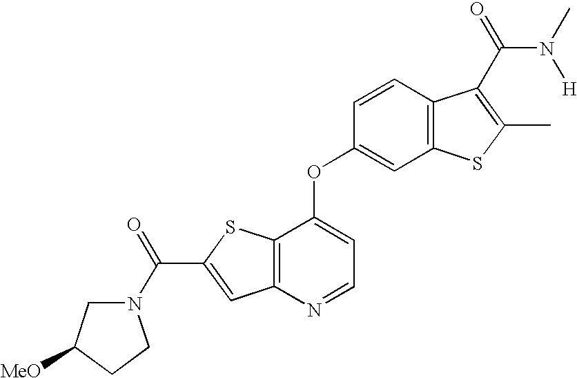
C(C1=CC2=C(S1)C(OC1=CC3=C(C=C1)C(C(N([H])C)=O)=C(C)S3)=CC=N2)(N1CC([MeO])CC1)=O
